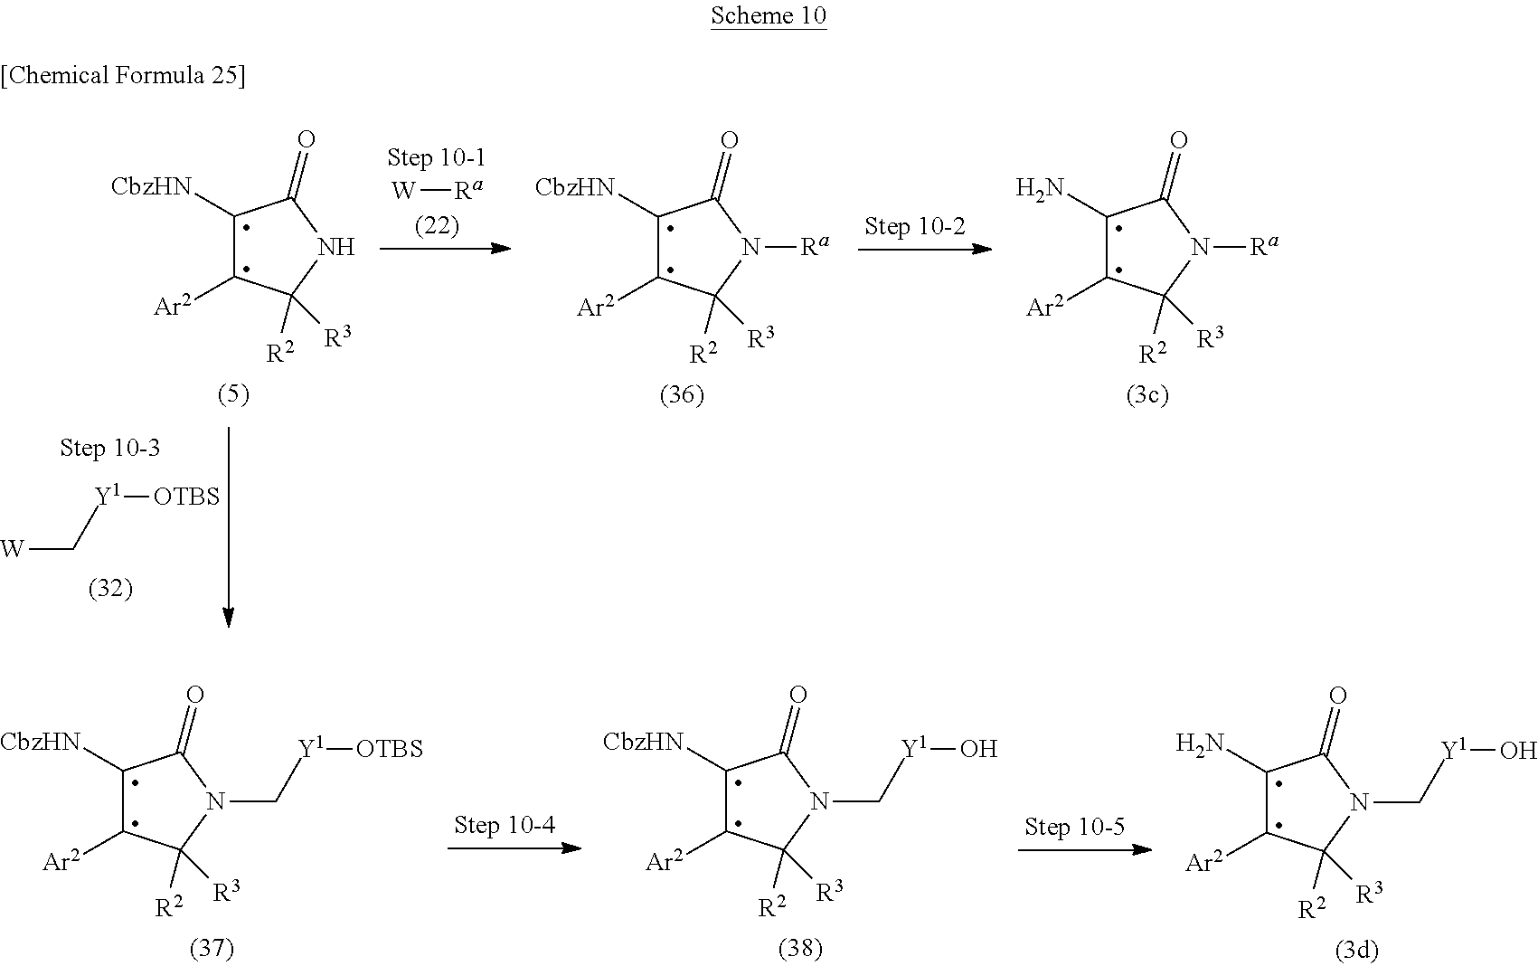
C1([CbzHN])C([Ar2])C([R2])([R3])NC1=O.[W][Ra].C1([CbzHN])C([Ar2])C([R2])([R3])N([Ra])C1=O.C1(N)C([Ar2])C([R2])([R3])N([Ra])C1=O.[W]C[Y1][OTBS].C1([CbzHN])C([Ar2])C([R2])([R3])N(C[Y1][OTBS])C1=O.C1([CbzHN])C([Ar2])C([R2])([R3])N(C[Y1]O)C1=O.C1(N)C([Ar2])C([R2])([R3])N(C[Y1]O)C1=O
